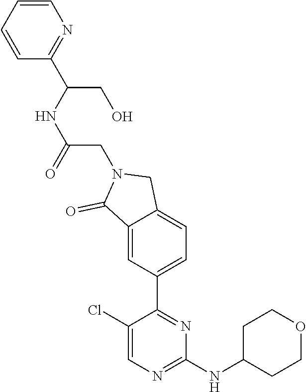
C1(Cl)=CN=C(NC2CCOCC2)N=C1C1=CC=C2C(=C1)C(=O)N(CC(NC(C1=NC=CC=C1)CO)=O)C2
